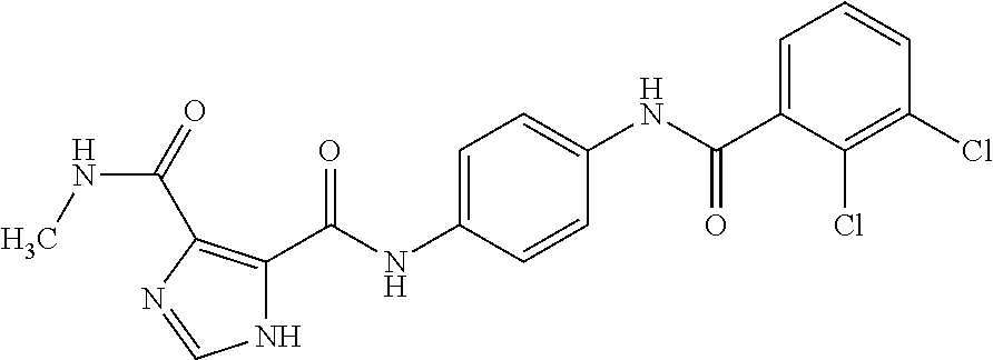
C1=C(C(NC2=CC=C(NC(C3=C(C(=O)NC)N=CN3)=O)C=C2)=O)C(Cl)=C(Cl)C=C1
